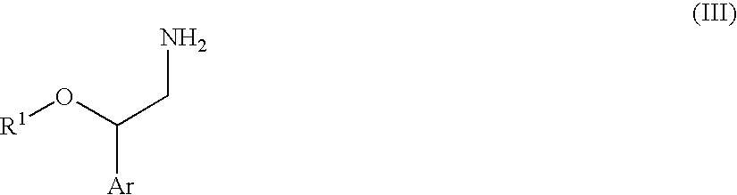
[R1]OC(CN)[Ar]
